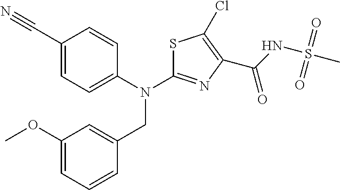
C1(C#N)=CC=C(N(C2=NC(C(NS(C)(=O)=O)=O)=C(Cl)S2)CC2=CC(OC)=CC=C2)C=C1
